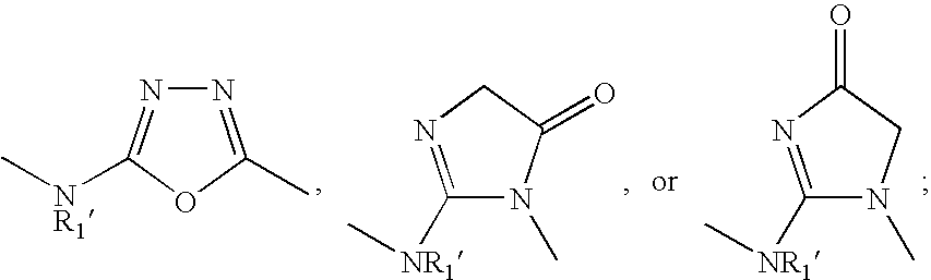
N1=C(C)OC([NR1]C)=N1.C1([NR1]C)=NCC(=O)N1C.C1([NR1]C)=NC(=O)CN1C
